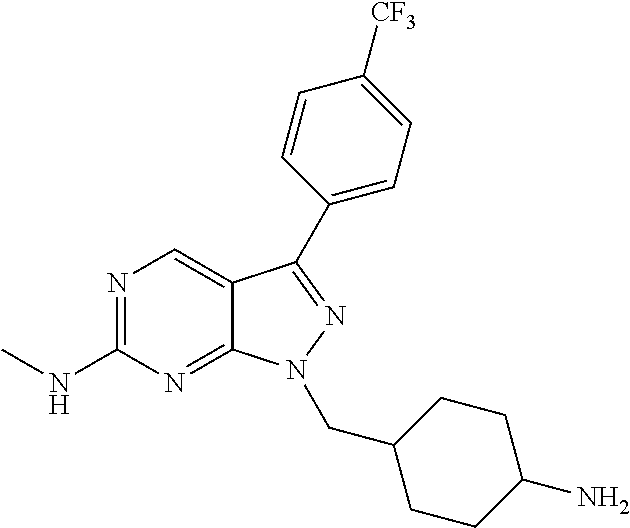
N1=C(NC)N=C2C(=C1)C(C1=CC=C([CF3])C=C1)=NN2CC1CCC(N)CC1
